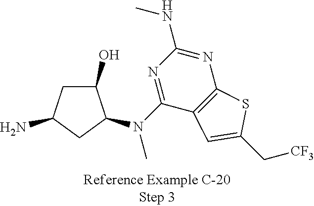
C1C(O)C(N(C2=NC(NC)=NC3=C2C=C(C[CF3])S3)C)CC1N
